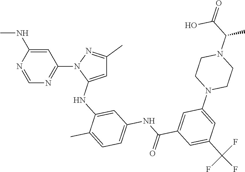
N1=CN=C(N2C(NC3=CC(NC(C4=CC(N5CCN(C(C)C(O)=O)CC5)=CC(C(F)(F)F)=C4)=O)=CC=C3C)=CC(C)=N2)C=C1NC
